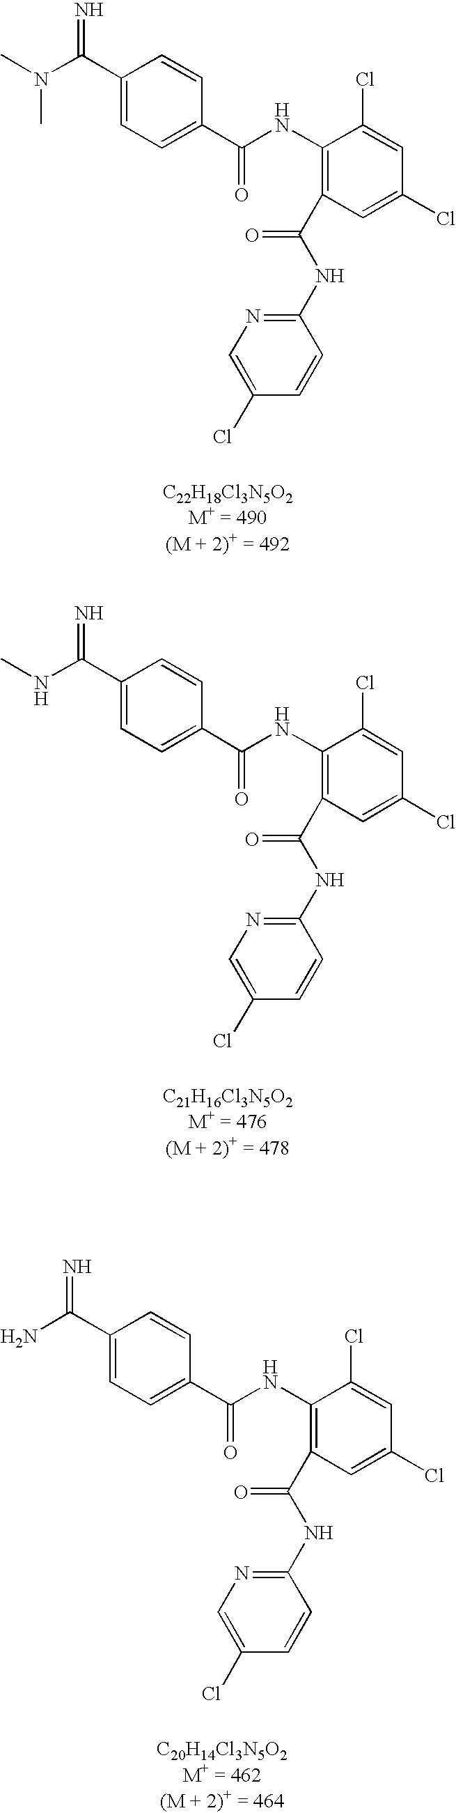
C(=N)(C1=CC=C(C(=O)NC2=C(C(NC3=NC=C(Cl)C=C3)=O)C=C(Cl)C=C2Cl)C=C1)N(C)C.C(C1=CC=C(C(=O)NC2=C(C(NC3=NC=C(Cl)C=C3)=O)C=C(Cl)C=C2Cl)C=C1)(NC)=N.C(=N)(C1=CC=C(C(=O)NC2=C(C(NC3=NC=C(Cl)C=C3)=O)C=C(Cl)C=C2Cl)C=C1)N
